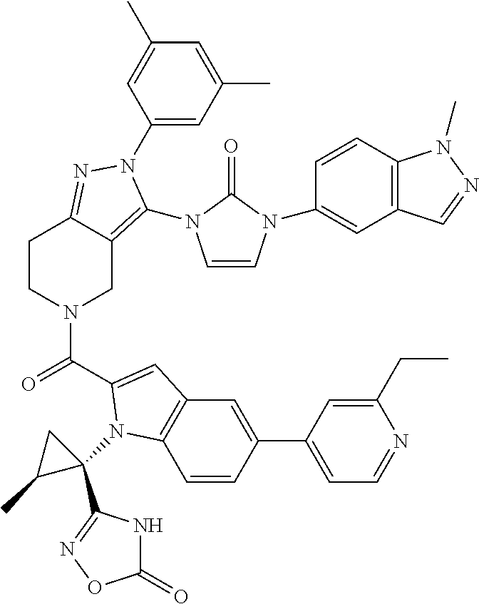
C1(N2C(N3C=CN(C4=CC5=C(C=C4)N(C)N=C5)C3=O)=C3CN(C(=O)C4=CC5=C(C=CC(C6=CC=NC(CC)=C6)=C5)N4C4(C5=NOC(=O)N5)CC4C)CCC3=N2)=CC(C)=CC(C)=C1
